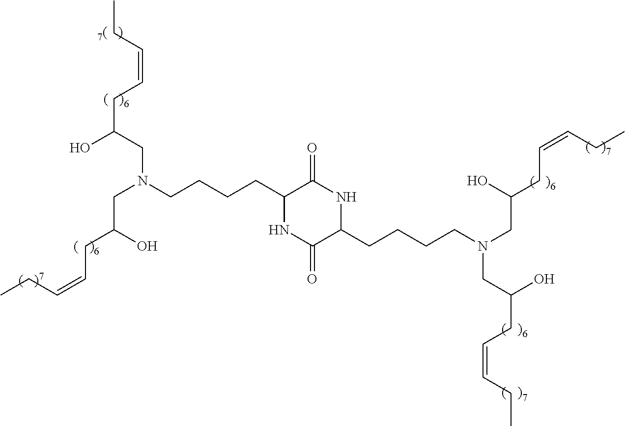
C(N(CCCCC1C(=O)NC(CCCCN(CC(CC=CCC)O)CC(CC=CCC)O)C(=O)N1)CC(CC=CCC)O)C(O)CC=CCC
